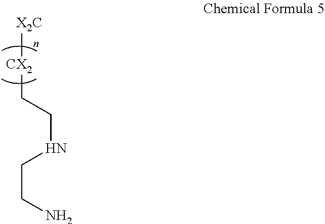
[CX2]([X2C])CCNCCN
